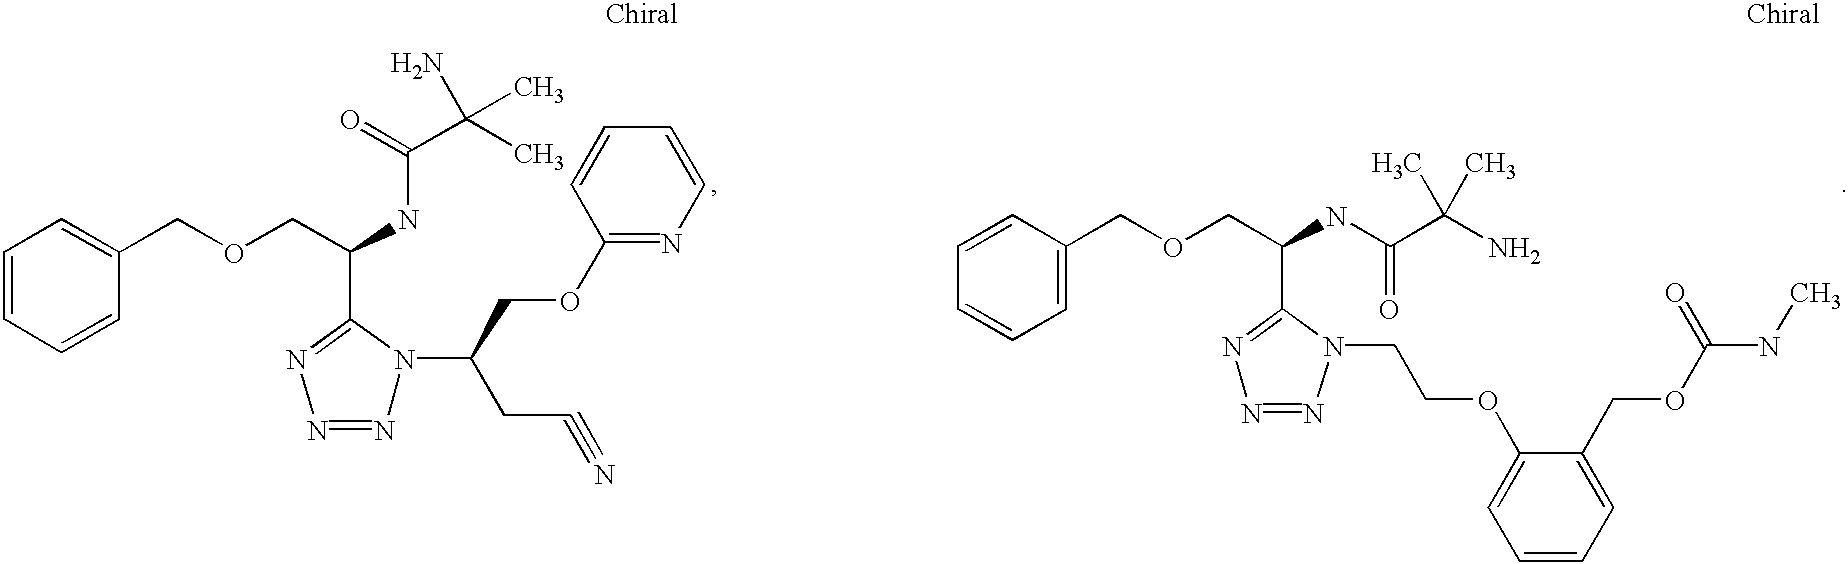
C1=CC=CC(COCC(NC(=O)C(N)(C)C)C2=NN=NN2C(CC#N)COC2=NC=CC=C2)=C1.C1=CC(COCC(NC(=O)C(N)(C)C)C2=NN=NN2CCOC2=CC=CC=C2COC(=O)NC)=CC=C1
